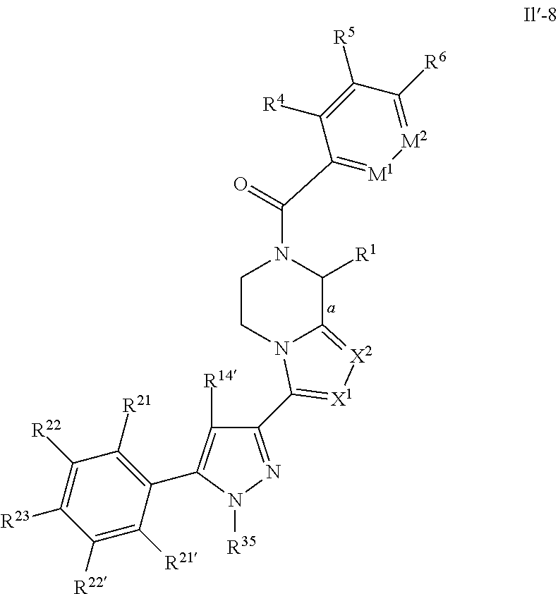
C1CN2C(=[X2][X1]=C2C2=NN([R35])C(C3=C([R21])C([R22])=C([R23])C([R22])=C3[R21])=C2[R14])C([R1])N1C(=O)C1=[M1][M2]=C([R6])C([R5])=C1[R4]
